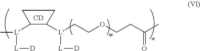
C1([L](C)[L][D])C([L](CCOCCC(C)=O)[L][D])CC1.[CD]
